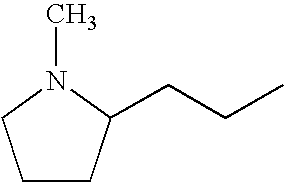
C1CC(CCC)N(C)C1
